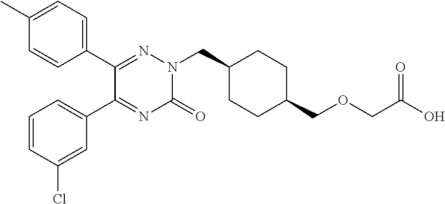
C1(C2=NN(CC3CCC(COCC(O)=O)CC3)C(=O)N=C2C2=CC=CC(Cl)=C2)=CC=C(C)C=C1
